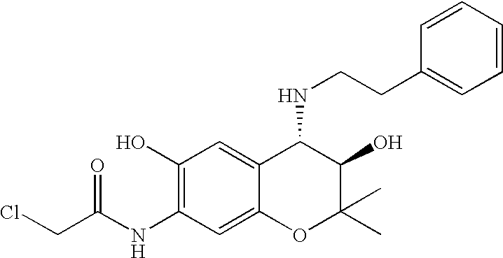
C1(O)=C(NC(=O)CCl)C=C2C(=C1)C(NCCC1=CC=CC=C1)C(O)C(C)(C)O2
